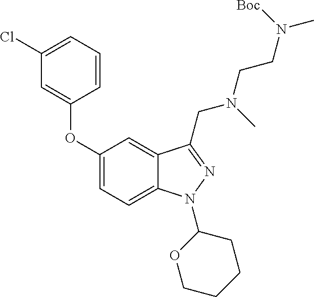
C1(OC2=CC(Cl)=CC=C2)=CC=C2C(=C1)C(CN(CCN([Boc])C)C)=NN2C1OCCCC1
